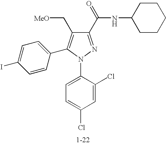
C1(C(NC2CCCCC2)=O)=NN(C2=CC=C(Cl)C=C2Cl)C(C2=CC=C(I)C=C2)=C1C[MeO]
